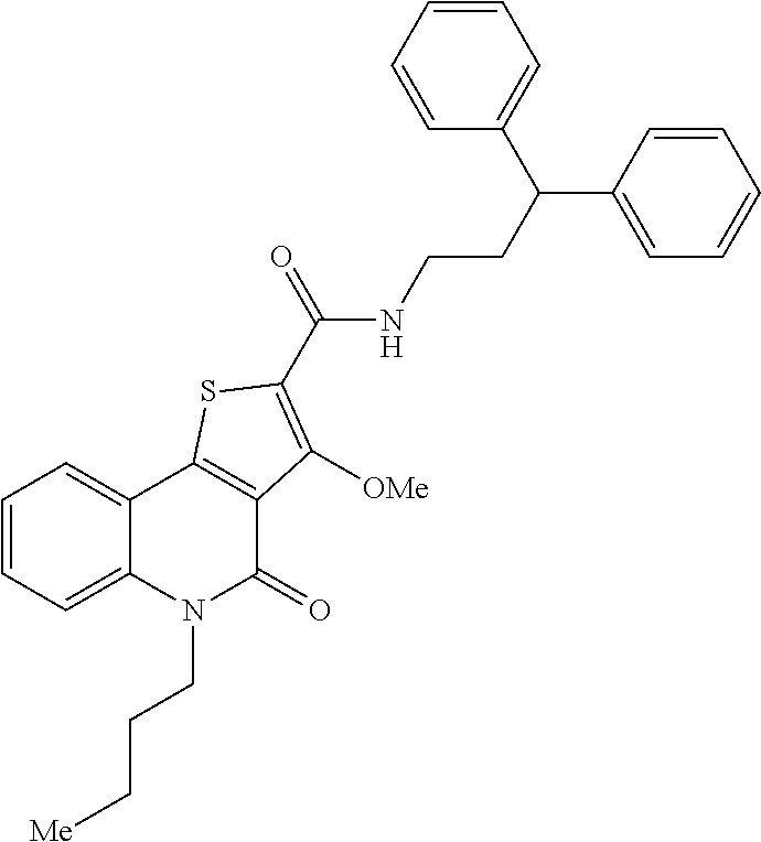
C1=CC=C2C(=C1)C1=C(C(=O)N2CCC[Me])C([OMe])=C(C(NCCC(C2=CC=CC=C2)C2=CC=CC=C2)=O)S1
